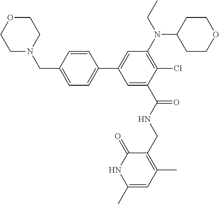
C(C1=CC(C2=CC=C(CN3CCOCC3)C=C2)=CC(N(C2CCOCC2)CC)=C1Cl)(NCC1=C(C)C=C(C)NC1=O)=O
